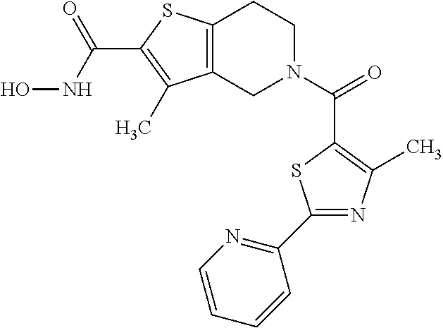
C12=C(CN(C(=O)C3=C(C)N=C(C4=NC=CC=C4)S3)CC1)C(C)=C(C(NO)=O)S2
